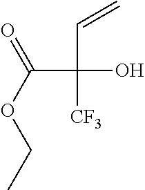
C(C(C=C)([CF3])O)(=O)OCC
